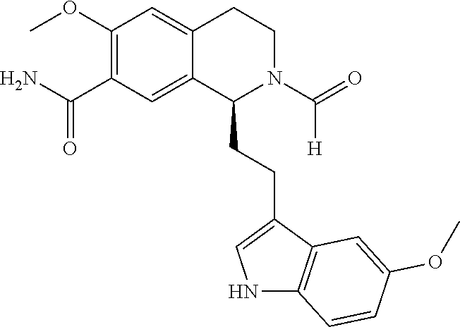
C1(OC)=C(C(N)=O)C=C2C(=C1)CCN(C(=O)[H])C2CCC1=CNC2=C1C=C(OC)C=C2
